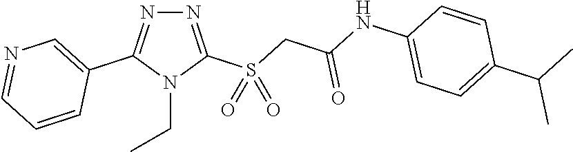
N1=C(S(CC(NC2=CC=C(C(C)C)C=C2)=O)(=O)=O)N(CC)C(C2=CN=CC=C2)=N1
